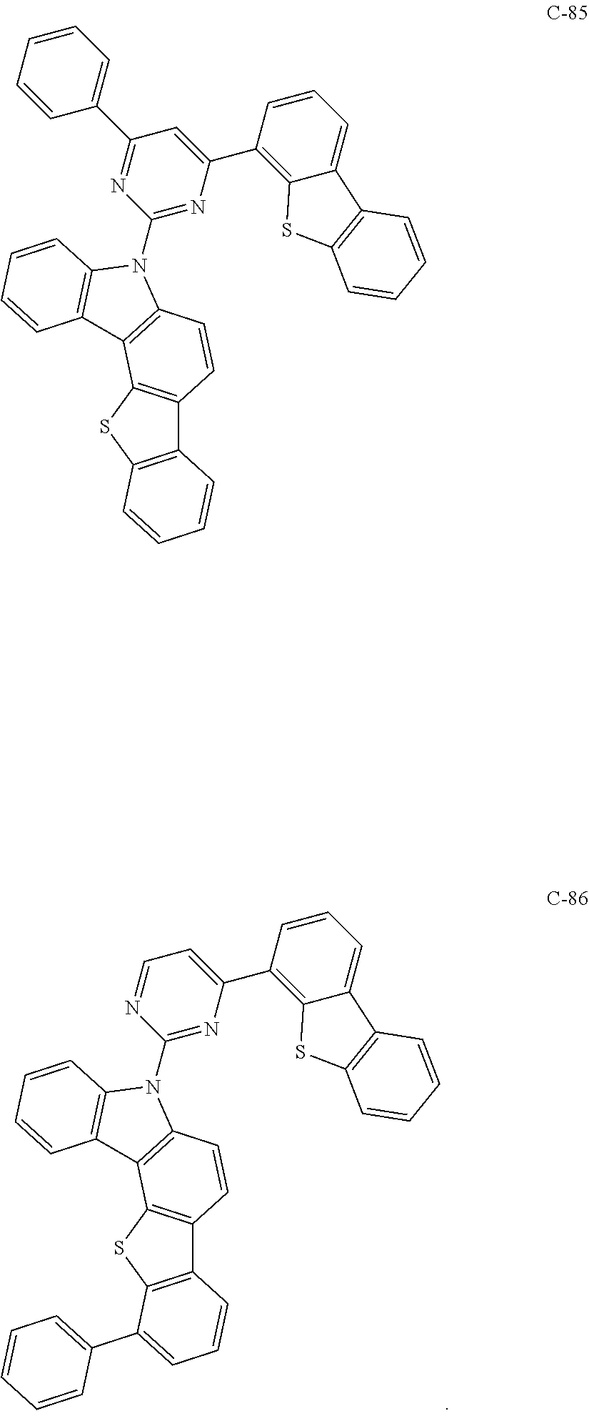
C12=C(SC3=C1C=CC1=C3C3=C(C=CC=C3)N1C1=NC(C3=C4C(=CC=C3)C3=C(S4)C=CC=C3)=CC=N1)C(C1=CC=CC=C1)=CC=C2.C12=C(SC3=C1C=CC1=C3C3=C(C=CC=C3)N1C1=NC(C3=C4C(=CC=C3)C3=C(S4)C=CC=C3)=CC(C3=CC=CC=C3)=N1)C=CC=C2
